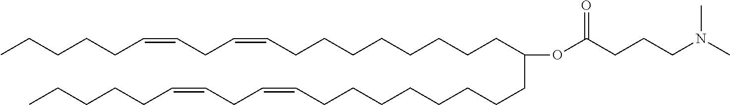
CCCCCC=CCC=CCCCCCCCCC(CCCCCCCCC=CCC=CCCCCC)OC(CCCN(C)C)=O
